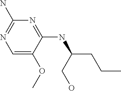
C1=C(OC)C(NC(CO)CCC)=NC(N)=N1
